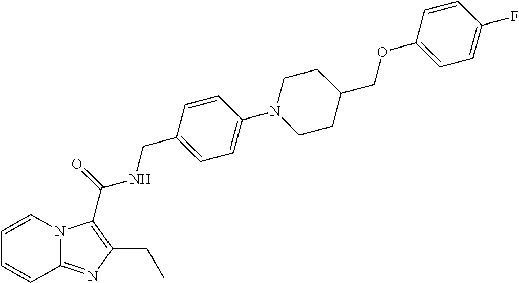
C1=CN2C(=NC(CC)=C2C(=O)NCC2=CC=C(N3CCC(COC4=CC=C(F)C=C4)CC3)C=C2)C=C1
